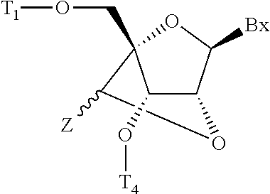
C1(O[T4])C2C([Bx])OC1(CO[T1])C([Z])O2
